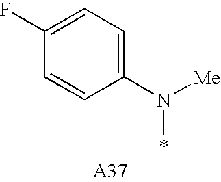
C1=C(F)C=CC(N([Me])*)=C1
